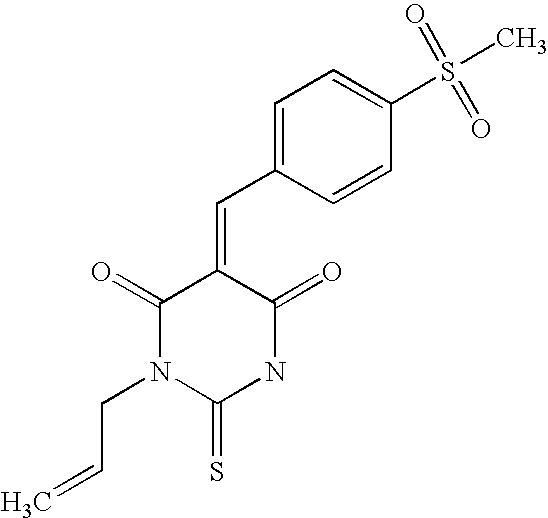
C1(=O)N(CC=C)C(=S)NC(=O)C1=CC1=CC=C(S(C)(=O)=O)C=C1
